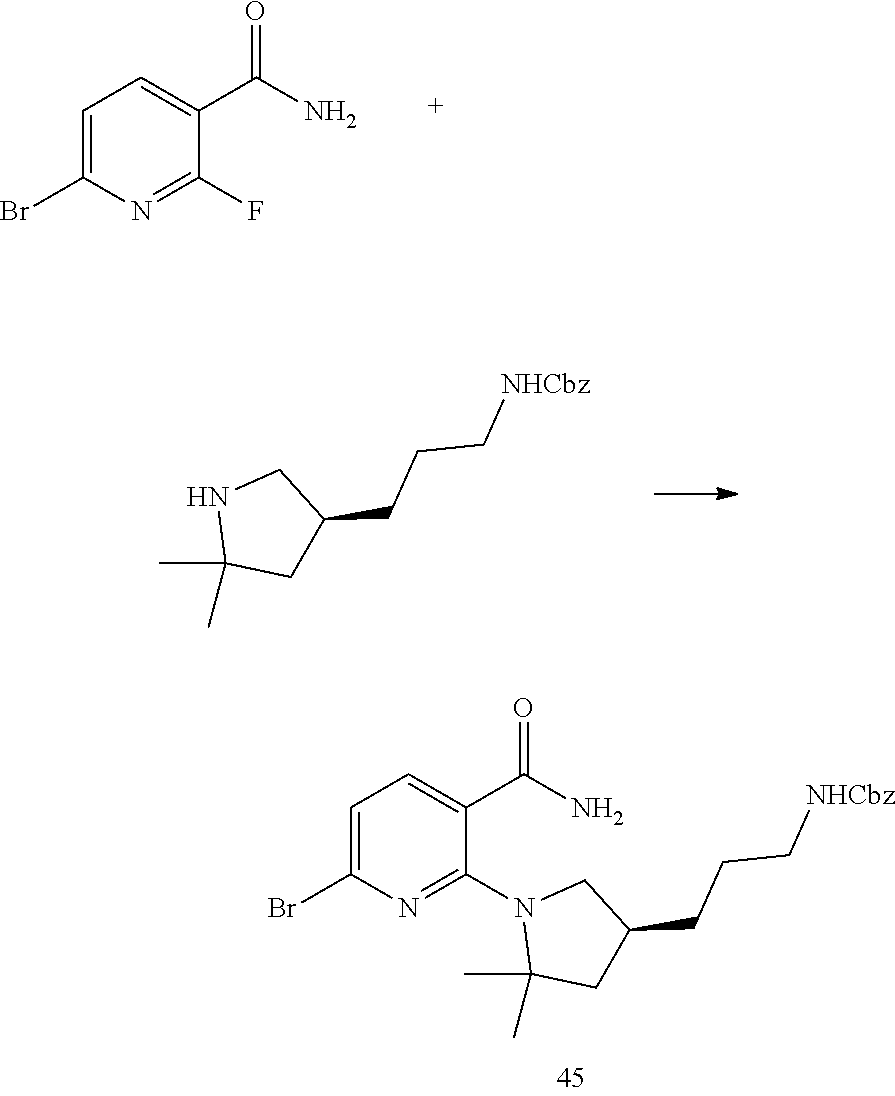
N1C(C)(C)CC(CCC[NHCbz])C1.C1=C(Br)N=C(N2C(C)(C)CC(CCC[NHCbz])C2)C(C(=O)N)=C1.C1=C(Br)N=C(F)C(C(=O)N)=C1
